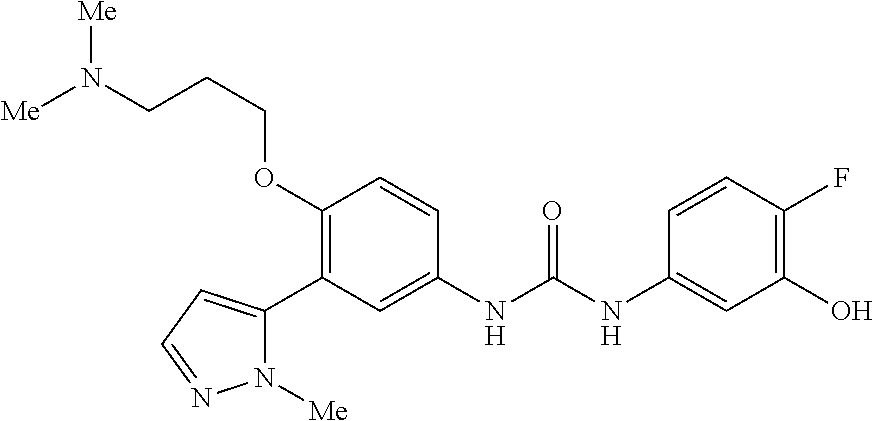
C1(OCCCN([Me])[Me])=C(C2=CC=NN2[Me])C=C(NC(NC2=CC(O)=C(F)C=C2)=O)C=C1
